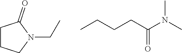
C1CCN(CC)C1=O.CCCCC(N(C)C)=O
